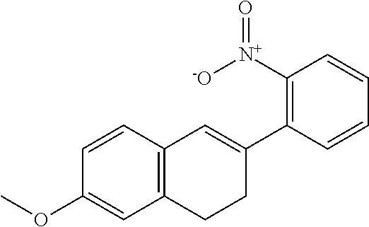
C1=CC2=C(C=C1OC)CCC(C1=C([N+]([-O])=O)C=CC=C1)=C2
